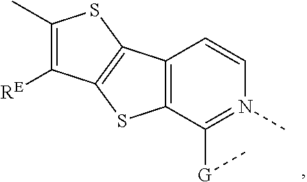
C12=C(C([G]C)=N(C)C=C1)SC1=C2SC(C)=C1[RE]
